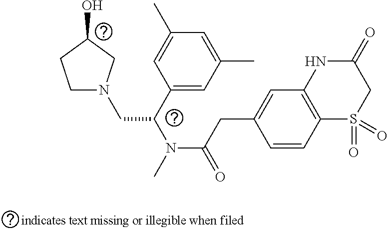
C1(C)=CC(C)=CC(C(N(C)C(CC2=CC3=C(C=C2)S(=O)(=O)CC(=O)N3)=O)CN2CCC(O)C2)=C1
